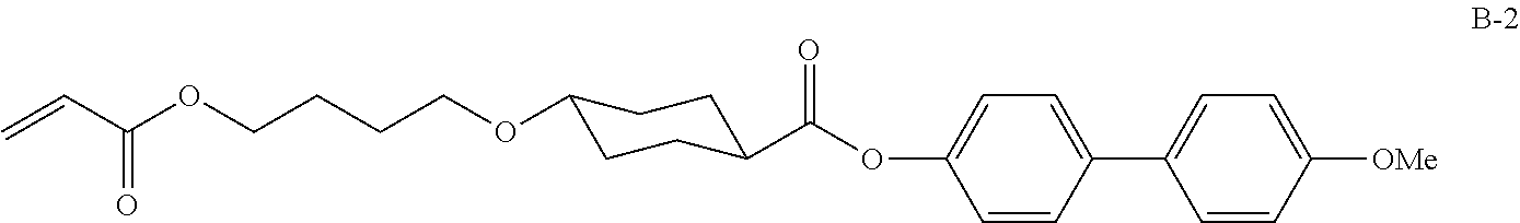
C1(OCCCCOC(C=C)=O)CCC(C(OC2=CC=C(C3=CC=C([OMe])C=C3)C=C2)=O)CC1
